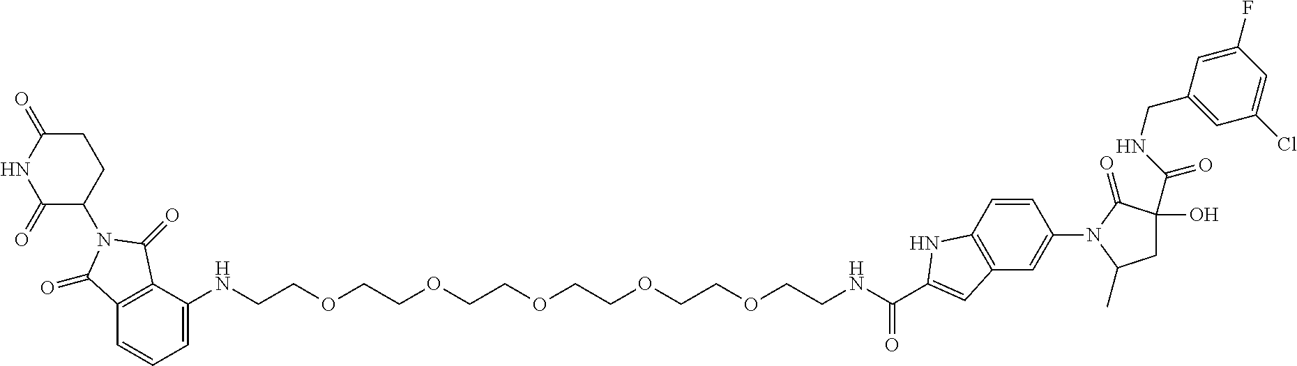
C12=C(C(NCCOCCOCCOCCOCCOCCNC(=O)C3=CC4=C(C=CC(N5C(=O)C(C(NCC6=CC(Cl)=CC(F)=C6)=O)(O)CC5C)=C4)N3)=CC=C1)C(=O)N(C1C(=O)NC(=O)CC1)C2=O
